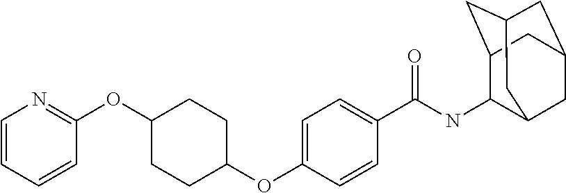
C1=C(OC2CCC(OC3=NC=CC=C3)CC2)C=CC(C(NC2C3CC4CC(CC2C4)C3)=O)=C1
